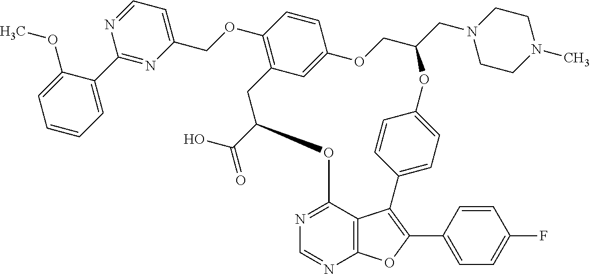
C1=CC=C(C2=NC(COC3=C4C=C(C=C3)OCC(CN3CCN(C)CC3)OC3=CC=C(C=C3)C3=C(C5=CC=C(F)C=C5)OC5=C3C(=NC=N5)OC(C(O)=O)C4)=CC=N2)C(OC)=C1
